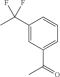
C1(C(C)(F)F)=CC(C(=O)C)=CC=C1
